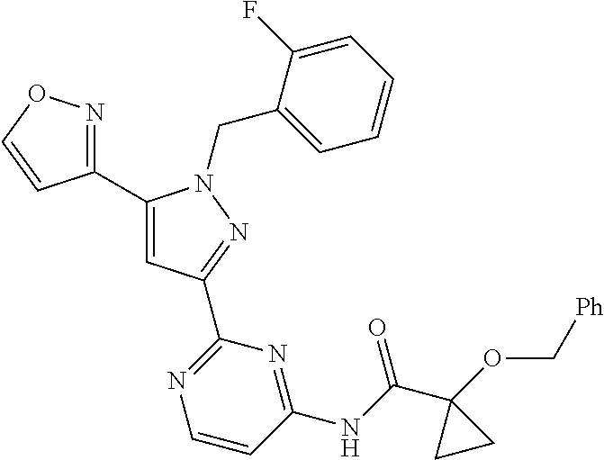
C1(C2=NOC=C2)=CC(C2=NC=CC(NC(=O)C3(OC[Ph])CC3)=N2)=NN1CC1=CC=CC=C1F
